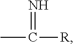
CC(=N)[R]
